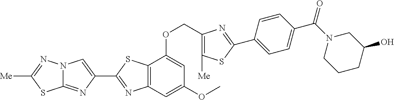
N12C(=NC(C3=NC4=C(S3)C(OCC3=C([Me])SC(C5=CC=C(C(=O)N6CCCC(O)C6)C=C5)=N3)=CC(OC)=C4)=C1)SC([Me])=N2
